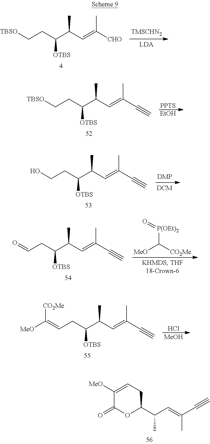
C1([MeO])=CCC(C(C=C(C#C)C)C)OC1=O.[TBSO]CCC(C(C=C([CHO])C)C)[OTBS].[TBSO]CCC(C(C=C(C#C)C)C)[OTBS].[PPTS].[EtOH].OCCC(C(C=C(C#C)C)C)[OTBS].O=CCC(C(C=C(C#C)C)C)[OTBS].[MeO]C([CO2Me])[P(OEt)2]=O.C(=CCC(C(C=C(C#C)C)C)[OTBS])([MeO])[CO2Me].Cl.[MeOH]
